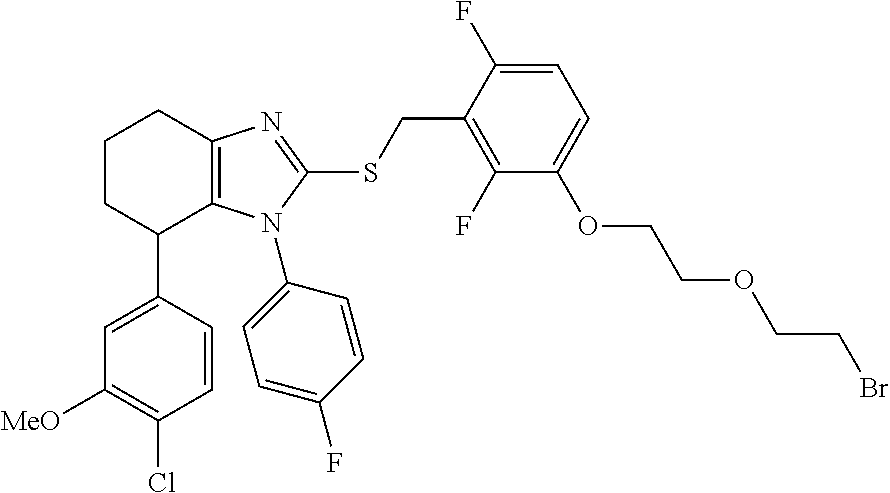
C1=CC(C2C3=C(CCC2)N=C(SCC2=C(F)C(OCCOCCBr)=CC=C2F)N3C2=CC=C(F)C=C2)=CC([MeO])=C1Cl
